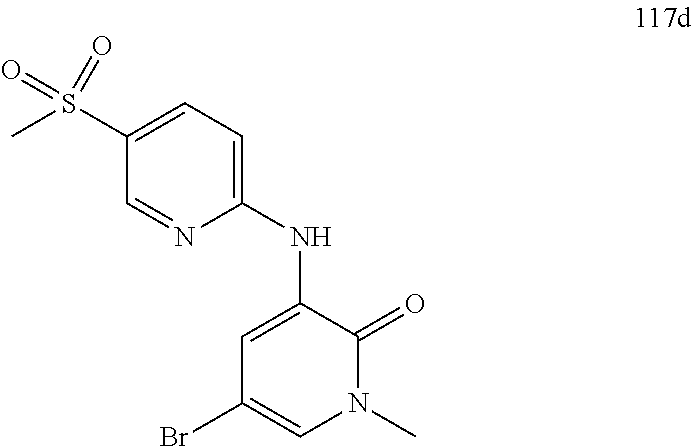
C1(S(C)(=O)=O)=CC=C(NC2=CC(Br)=CN(C)C2=O)N=C1
